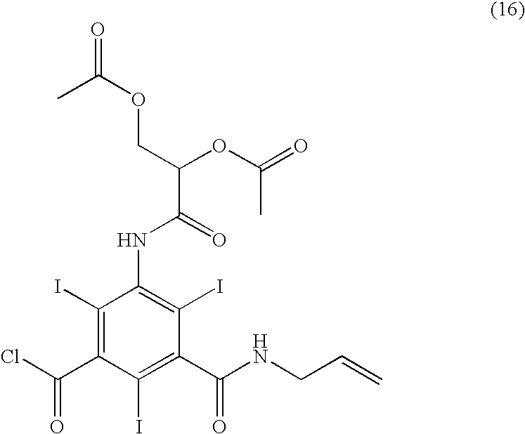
C1(I)=C(C(Cl)=O)C(I)=C(C(NCC=C)=O)C(I)=C1NC(C(OC(=O)C)COC(=O)C)=O
